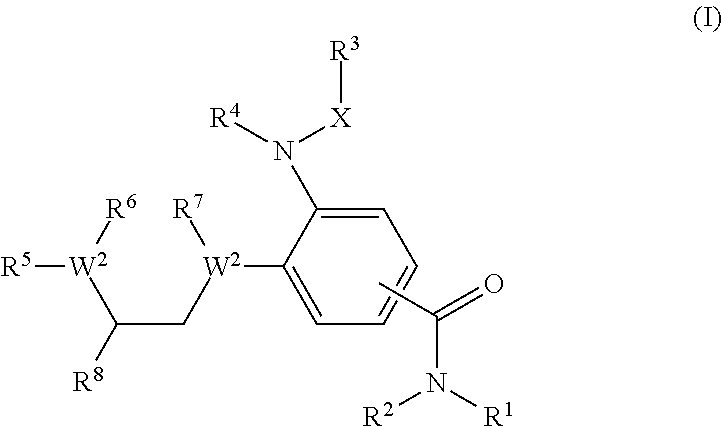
C1=C(N([X][R3])[R4])C([W2](CC([R8])[W2]([R6])[R5])[R7])=CC=C1.CC(N([R1])[R2])=O
